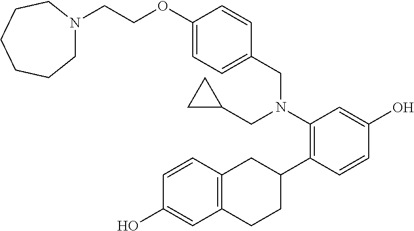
C1(OCCN2CCCCCC2)=CC=C(CN(CC2CC2)C2=C(C3CC4=C(CC3)C=C(O)C=C4)C=CC(O)=C2)C=C1
